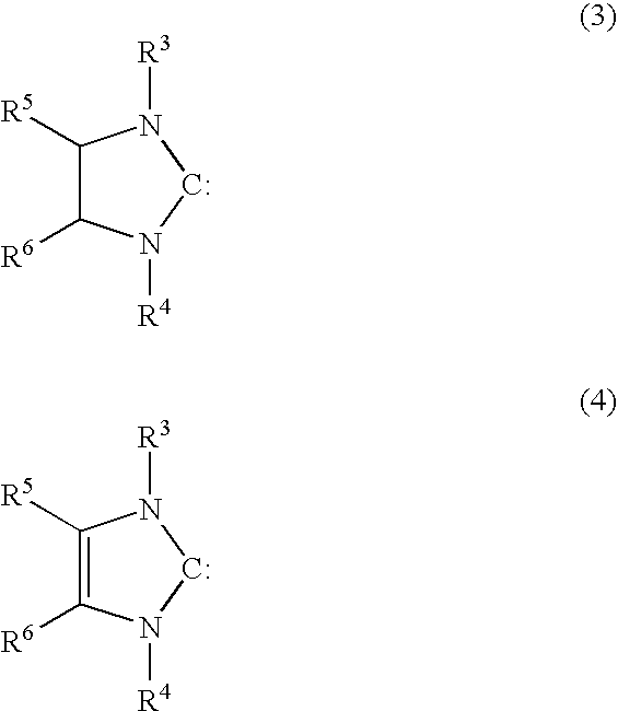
C1([R5])C([R6])N([R4])[C:]N1[R3].C1([R5])=C([R6])N([R4])[C:]N1[R3]
